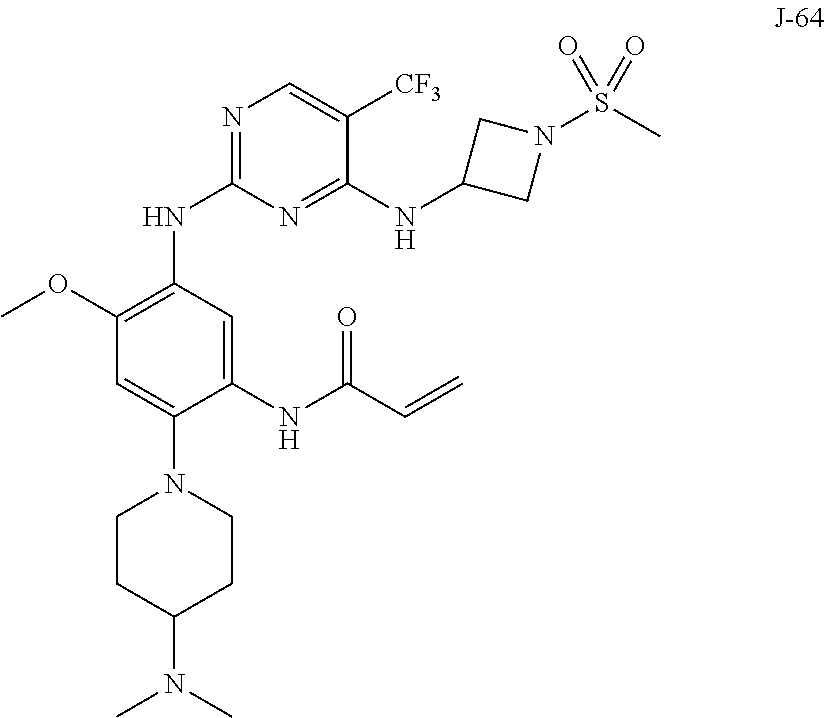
C1CC(N(C)C)CCN1C1=CC(OC)=C(NC2=NC=C([CF3])C(NC3CN(S(C)(=O)=O)C3)=N2)C=C1NC(C=C)=O
